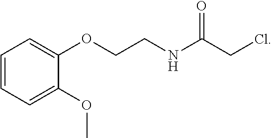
C1=CC=C(OCCNC(CCl)=O)C(OC)=C1
